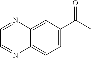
C1=C2C(=CC=C1C(C)=O)N=CC=N2
